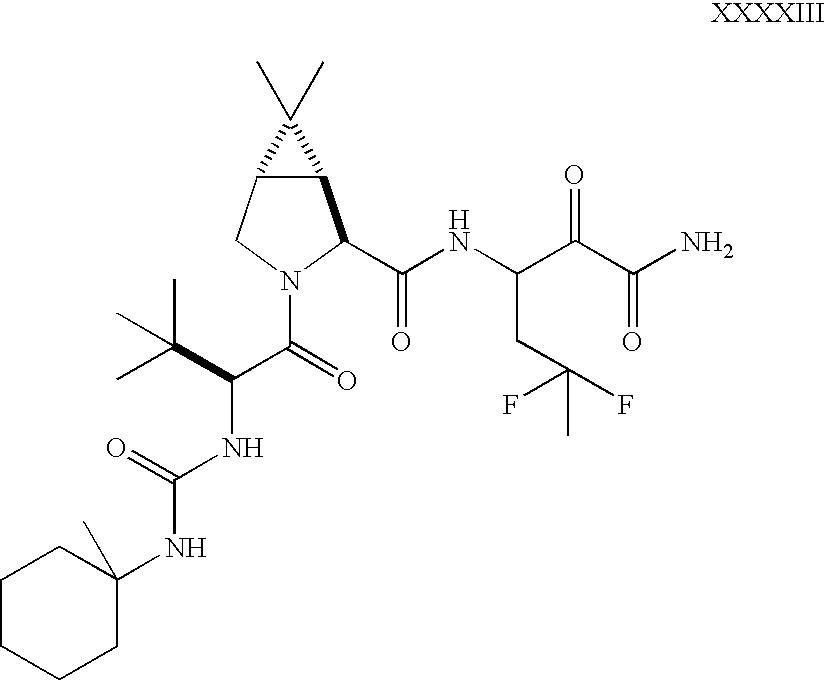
C12C(CN(C(C(C(C)(C)C)NC(=O)NC3(C)CCCCC3)=O)C1C(NC(C(C(N)=O)=O)CC(F)(F)C)=O)C2(C)C
